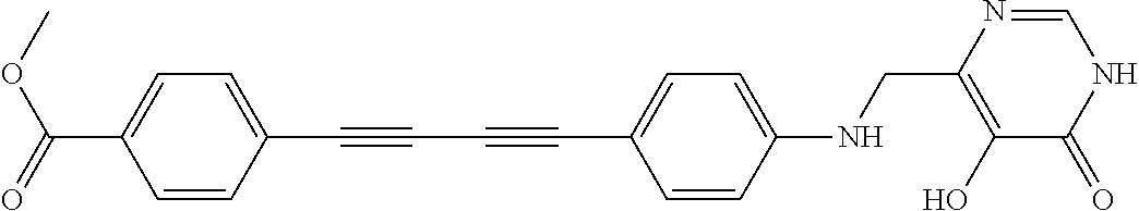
C1=CC(C#CC#CC2=CC=C(NCC3=C(O)C(=O)NC=N3)C=C2)=CC=C1C(=O)OC
